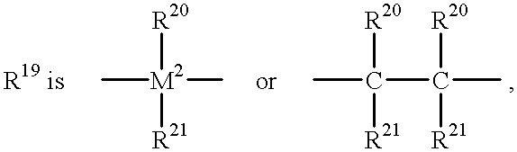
C[M2](C)([R20])[R21].CC(C([R20])([R21])C)([R20])[R21]
